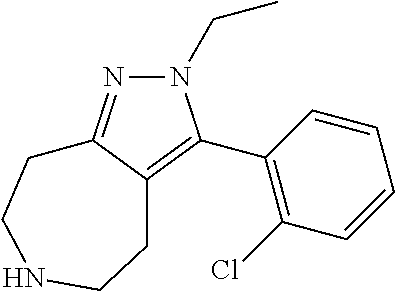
N1(CC)N=C2C(=C1C1=C(Cl)C=CC=C1)CCNCC2
